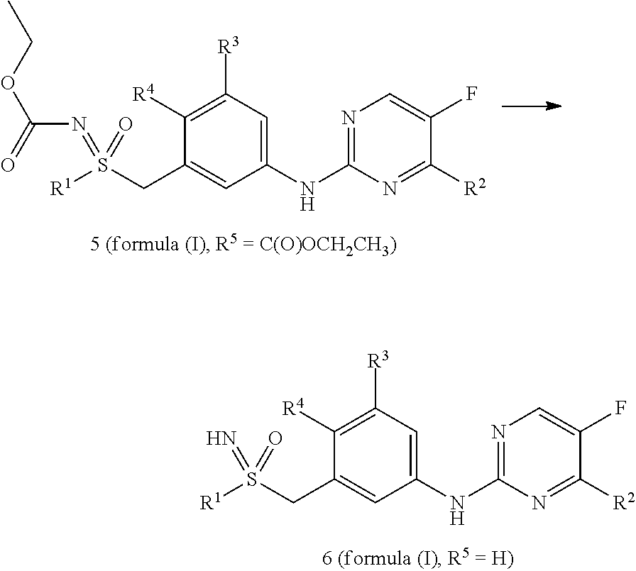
[R1]S(CC1=CC(NC2=NC=C(F)C([R2])=N2)=CC([R3])=C1[R4])(=O)=N.[R1]S(CC1=CC(NC2=NC=C(F)C([R2])=N2)=CC([R3])=C1[R4])(=O)=NC(OCC)=O
